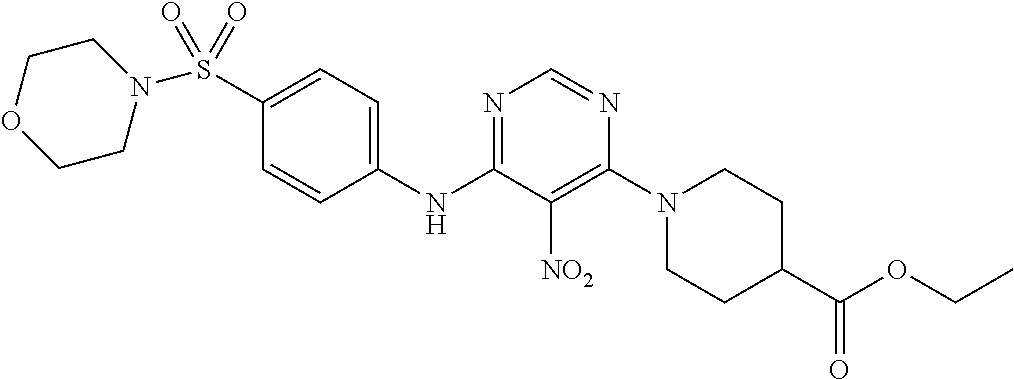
N1=C(NC2=CC=C(S(N3CCOCC3)(=O)=O)C=C2)C([NO2])=C(N2CCC(C(OCC)=O)CC2)N=C1
